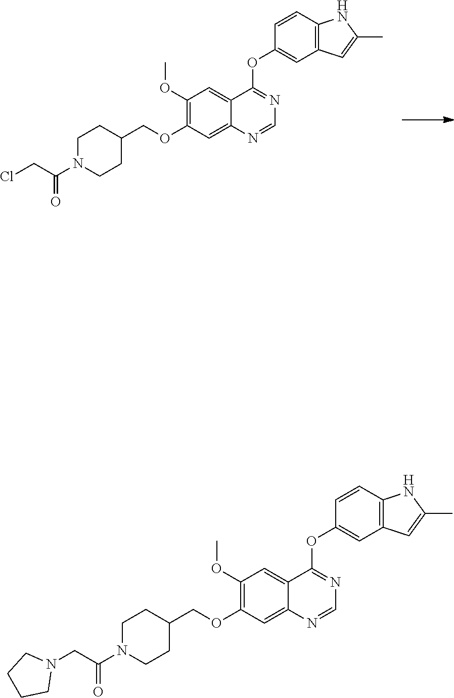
C(OC1=C(OC)C=C2C(=C1)N=CN=C2OC1=CC2=C(C=C1)NC(C)=C2)C1CCN(C(=O)CCl)CC1.C(OC1=C(OC)C=C2C(=C1)N=CN=C2OC1=CC2=C(C=C1)NC(C)=C2)C1CCN(C(CN2CCCC2)=O)CC1
